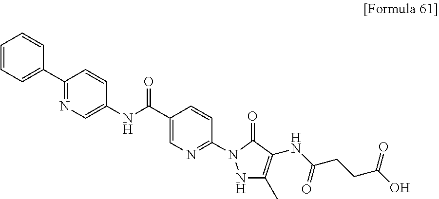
C(C1=CN=C(N2NC(C)=C(NC(CCC(O)=O)=O)C2=O)C=C1)(NC1=CN=C(C2=CC=CC=C2)C=C1)=O
